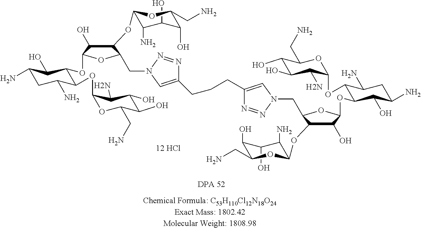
C1(O)C(N)C(OC2C(O)C(OC3C(O)C(N)CC(N)C3OC3C(N)C(O)C(O)C(CN)O3)OC2CN2N=NC(CCCC3=CN(CC4C(OC5C(N)C(O)C(O)C(CN)O5)C(O)C(OC5C(O)C(N)CC(N)C5OC5C(N)C(O)C(O)C(CN)O5)O4)N=N3)=C2)OC(CN)C1O.[12 HCl]
